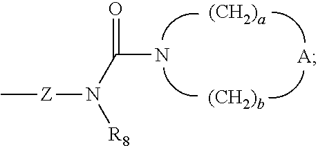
N(C(=O)N)([R8])[Z]C.[A]
